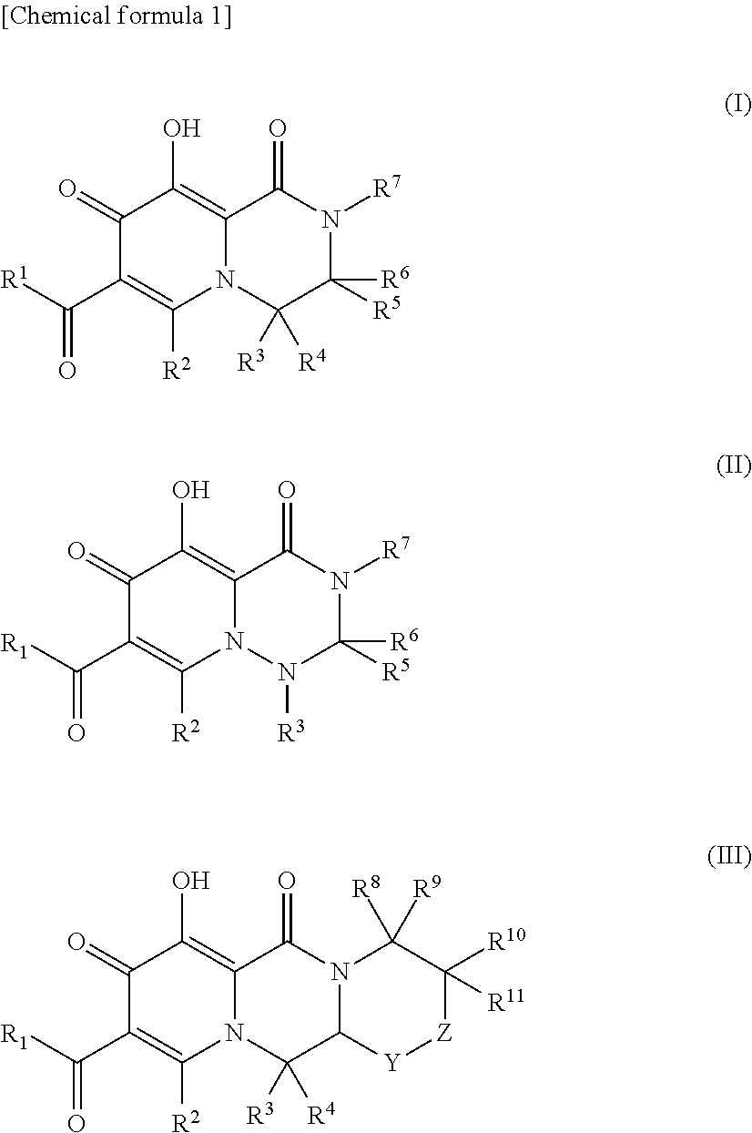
C1(=O)C(C([R1])=O)=C([R2])N2C(=C1O)C(=O)N([R7])C([R5])([R6])C2([R3])[R4].C1(=O)C(C([R1])=O)=C([R2])N2C(=C1O)C(=O)N([R7])C([R5])([R6])N2[R3].C1(=O)C(C([R1])=O)=C([R2])N2C(=C1O)C(=O)N1C(C2([R3])[R4])[Y][Z]C([R10])([R11])C1([R9])[R8]
